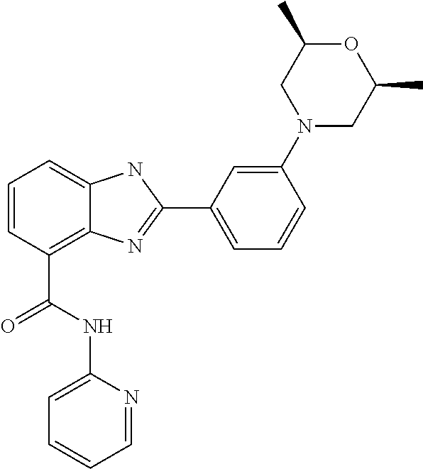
C1=CC(C(NC2=CC=CC=N2)=O)=C2C(=C1)NC(C1=CC=CC(N3CC(C)OC(C)C3)=C1)=N2
